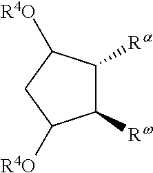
C1([Rw])C([Ra])C([R4O])CC1[R4O]
